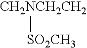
[CH2NCH2CH2][SO2CH3]
